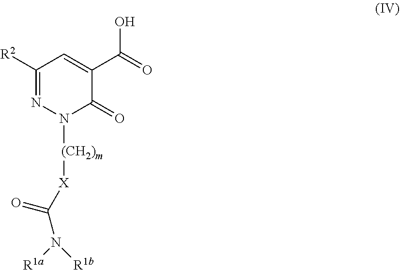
OC(=O)C1=CC([R2])=NN([(CH2)m][X]C(N([R1a])[R1b])=O)C1=O
